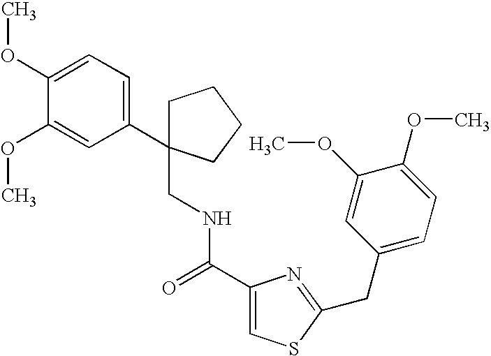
C1C(C2=CC=C(OC)C(OC)=C2)(CNC(C2=CSC(CC3=CC=C(OC)C(OC)=C3)=N2)=O)CCC1
